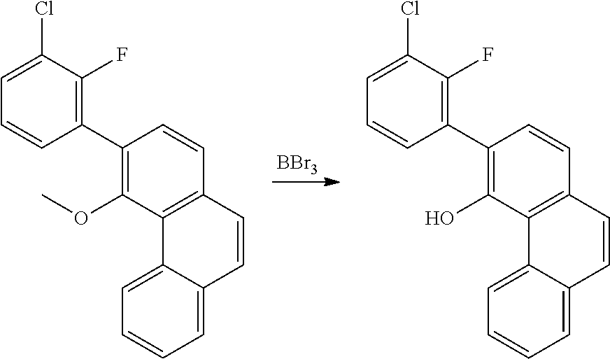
C1(C2=C(F)C(Cl)=CC=C2)=C(OC)C2=C(C=C1)C=CC1=CC=CC=C21.C1(C2=C(F)C(Cl)=CC=C2)=C(O)C2=C(C=C1)C=CC1=CC=CC=C21.[BBr3]
